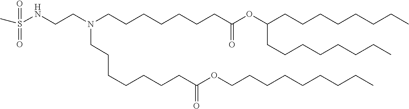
C(CCC)CCCCCOC(CCCCCCCN(CCCCCCCC(OC(CCCCCCCC)CCCCCCCC)=O)CCNS(=O)(=O)C)=O
